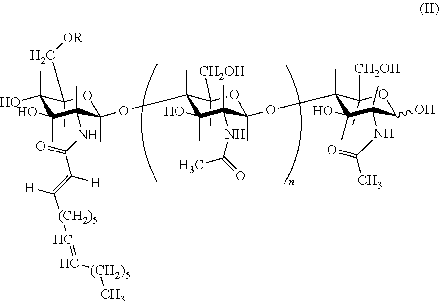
C1(C)(C[OR])C(C)(O)C(O)(C)C(C)(NC(C(=C([H])[(CH2)5]C=C[(CH2)5]C)[H])=O)C(C)(OC2(C)C(C)([CH2OH])OC(C)(OC3(C)C(C)([CH2OH])OC(O)C(C)(NC(C)=O)C3(O)C)C(C)(NC(=O)C)C2(O)C)O1
